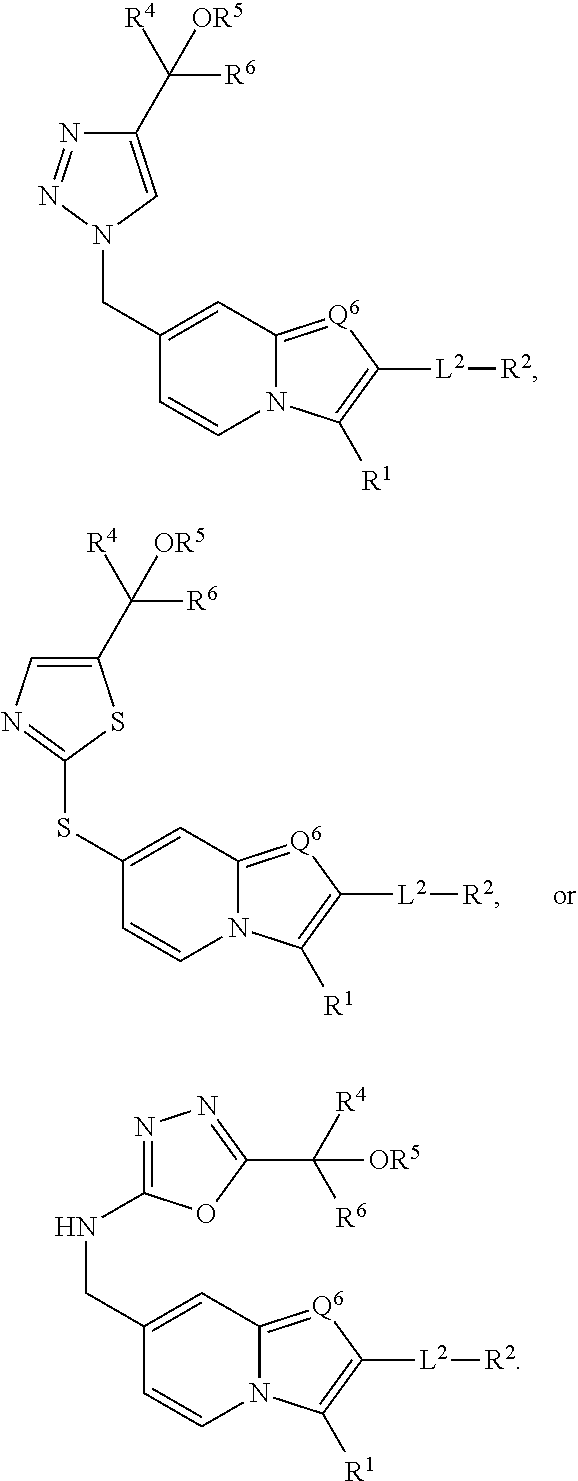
C1(C([OR5])([R4])[R6])=CN=C(SC2=CC3=[Q6]C([L2][R2])=C([R1])N3C=C2)S1.C1(C([OR5])([R4])[R6])=CN(CC2=CC3=[Q6]C([L2][R2])=C([R1])N3C=C2)N=N1.C(C1=CC2=[Q6]C([L2][R2])=C([R1])N2C=C1)NC1=NN=C(C([OR5])([R4])[R6])O1
